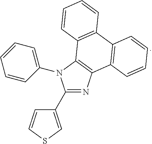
C1(C2=CSC=C2)=NC2=C(N1C1=CC=CC=C1)C1=C(C3=C2C=CC=C3)C=CC=C1
